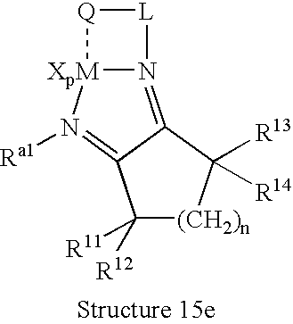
N12=C3C(=N([Ra1])[XpM]1[Q][L]2)C([R11])([R12])[(CH2)n]C3([R13])[R14]
